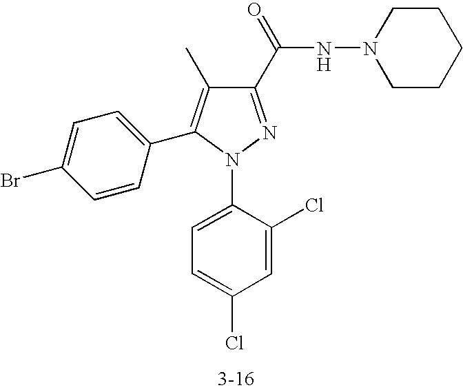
C1(C(NN2CCCCC2)=O)=NN(C2=CC=C(Cl)C=C2Cl)C(C2=CC=C(Br)C=C2)=C1C
